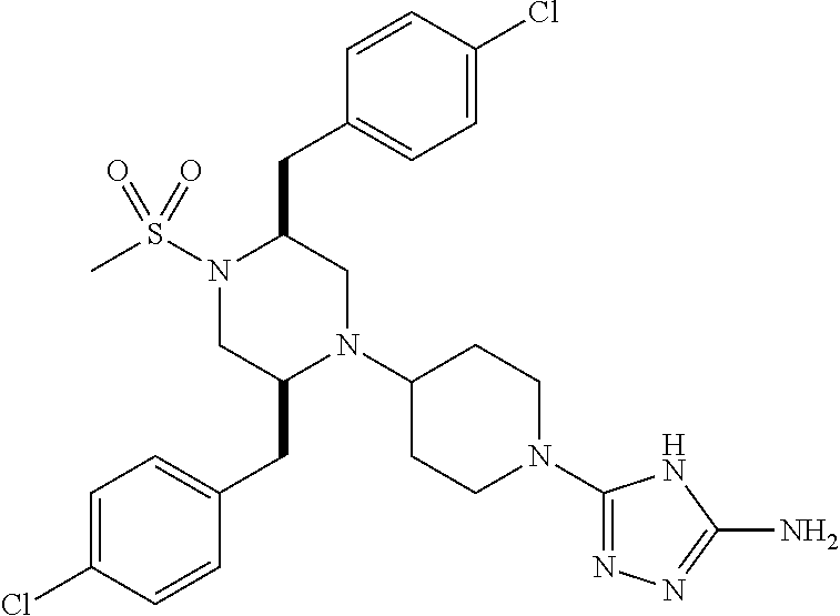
C1=C(Cl)C=CC(CC2N(C3CCN(C4=NN=C(N)N4)CC3)CC(CC3=CC=C(Cl)C=C3)N(S(C)(=O)=O)C2)=C1
